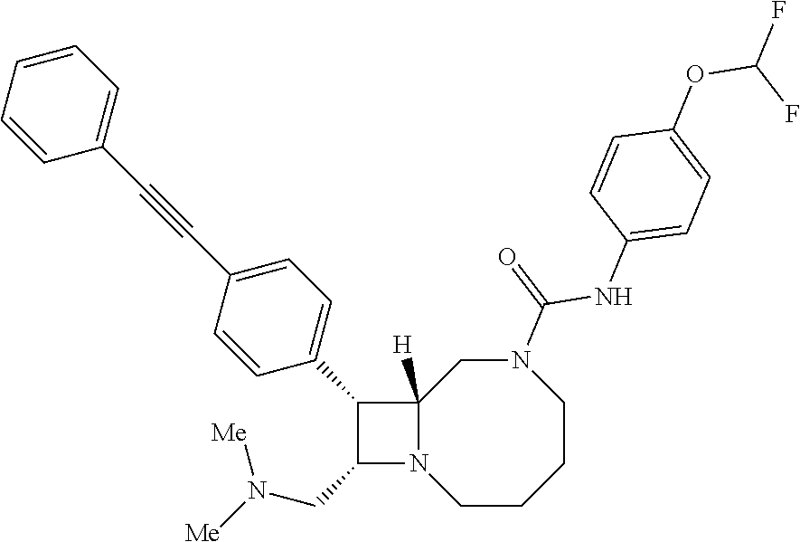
C1CCCN(C(=O)NC2=CC=C(OC(F)F)C=C2)CC2([H])N1C(CN([Me])[Me])C2C1=CC=C(C#CC2=CC=CC=C2)C=C1
